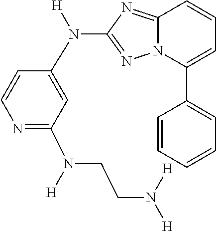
C1=CC=CC=C1C1=CC=CC2=NC(N(C3=CC(N([H])CCN([H])[H])=NC=C3)[H])=NN12
